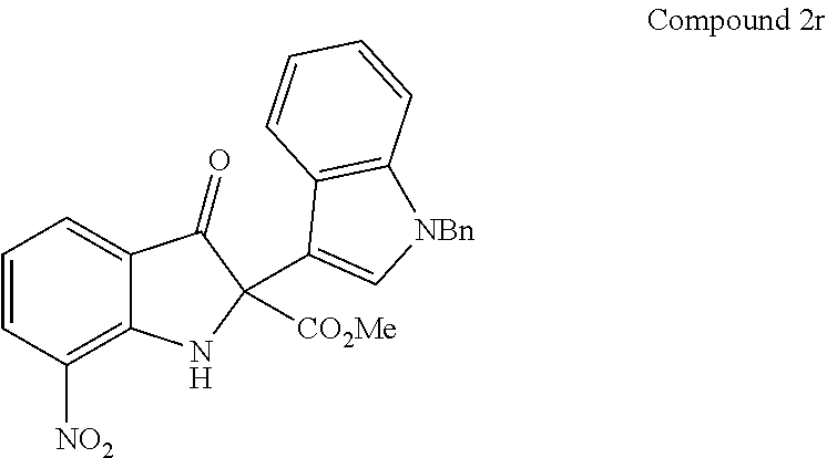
C1=CC([NO2])=C2C(=C1)C(=O)C(C1=C[NBn]C3=C1C=CC=C3)([CO2Me])N2
